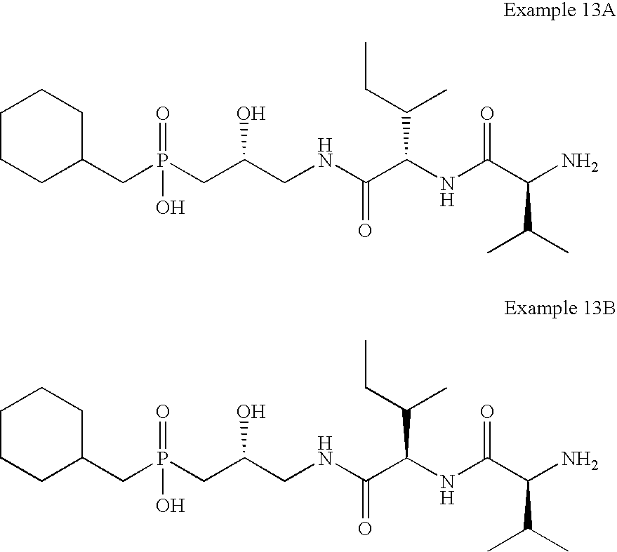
C1CCC(CP(CC(CNC(C(NC(C(N)C(C)C)=O)C(CC)C)=O)O)(=O)O)CC1.C1CCC(CP(CC(CNC(C(NC(C(N)C(C)C)=O)C(CC)C)=O)O)(=O)O)CC1
